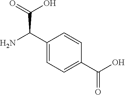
C1(C(N)C(=O)O)=CC=C(C(O)=O)C=C1
